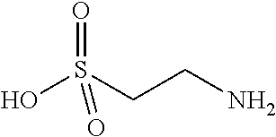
OS(CCN)(=O)=O
